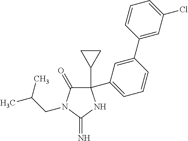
C1(C2CC2)(C2=CC=CC(C3=CC(Cl)=CC=C3)=C2)C(=O)N(CC(C)C)C(=N)N1
